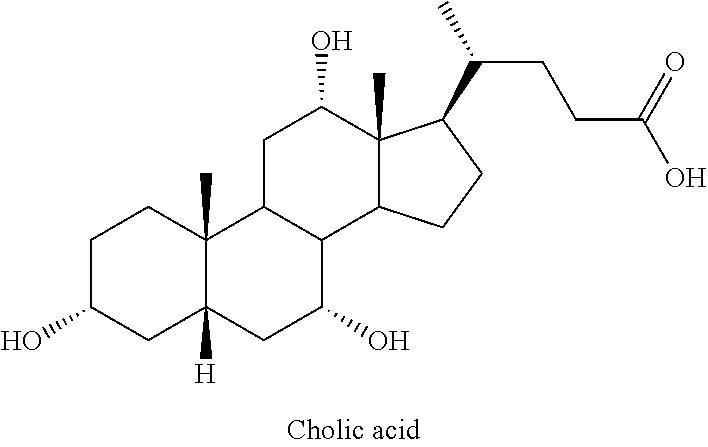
C1C(O)CC2([H])C(C)(C1)C1C(C(O)C2)C2C(C)(C(O)C1)C(C(C)CCC(O)=O)CC2
